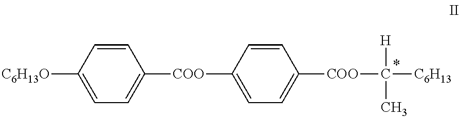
[C6H13O]C1=CC=C([COO]C2=CC=C([COO]C([H])(C)[C6H13])C=C2)C=C1
